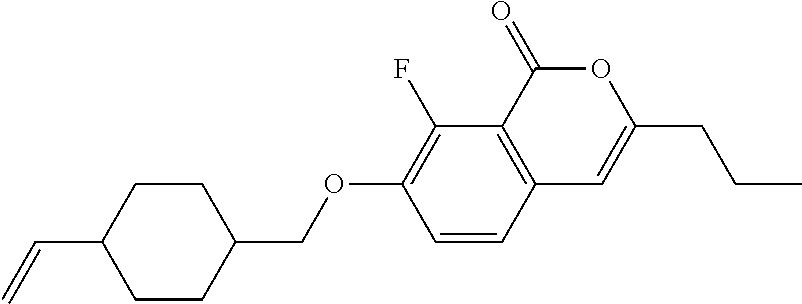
C12=C(C(=O)OC(CCC)=C1)C(F)=C(OCC1CCC(C=C)CC1)C=C2
